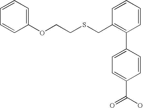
C(C1=C(C2=CC=C(C(=O)O)C=C2)C=CC=C1)SCCOC1=CC=CC=C1
